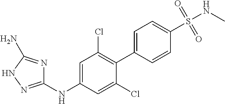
C1(NC2=CC(Cl)=C(C3=CC=C(S(NC)(=O)=O)C=C3)C(Cl)=C2)=NNC(N)=N1
